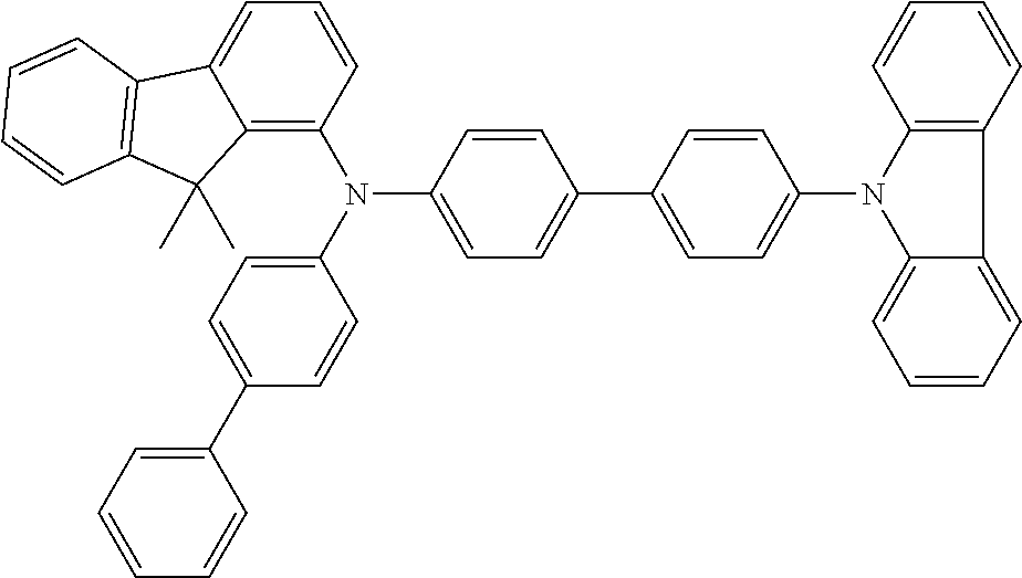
C12=C(N(C3=CC=C(C4=CC=C(N5C6=CC=CC=C6C6=C5C=CC=C6)C=C4)C=C3)C3=CC=C(C4=CC=CC=C4)C=C3)C=CC=C1C1=C(C2(C)C)C=CC=C1
